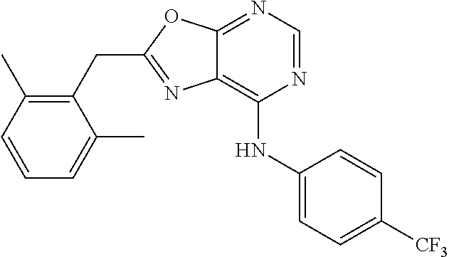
C1(CC2=NC3=C(NC4=CC=C([CF3])C=C4)N=CN=C3O2)=C(C)C=CC=C1C
